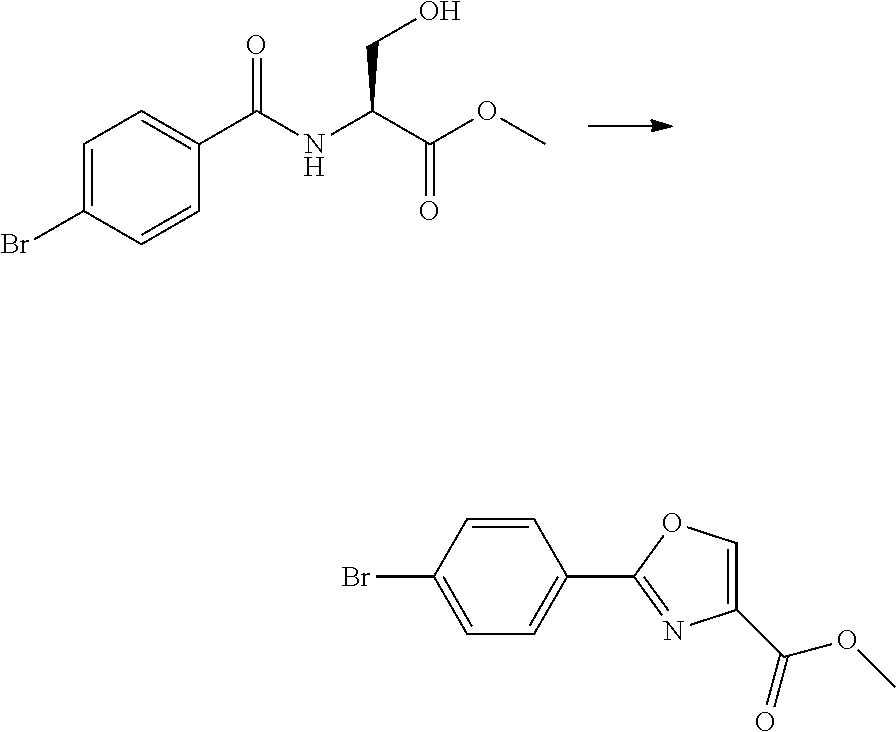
C(NC(C(OC)=O)CO)(C1=CC=C(Br)C=C1)=O.C1=CC(Br)=CC=C1C1=NC(C(OC)=O)=CO1
